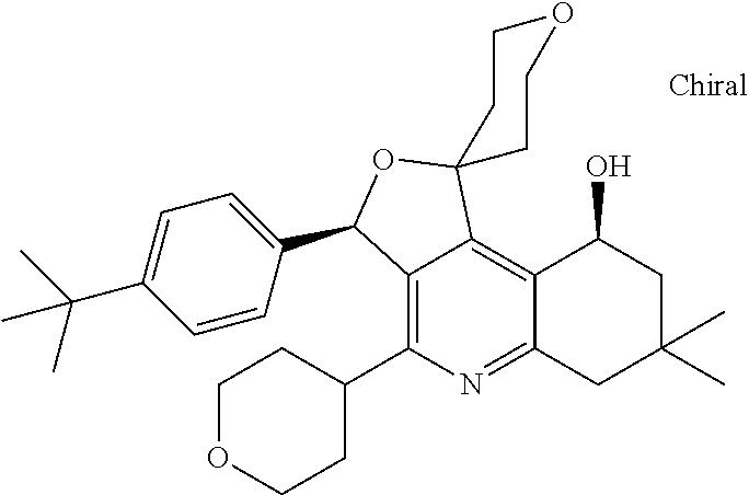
C1=CC(C2C3=C(C4CCOCC4)N=C4C(=C3C3(O2)CCOCC3)C(O)CC(C)(C)C4)=CC=C1C(C)(C)C
